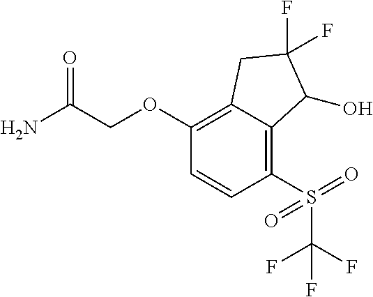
C1(OCC(N)=O)=C2C(=C(S(C(F)(F)F)(=O)=O)C=C1)C(O)C(F)(F)C2
